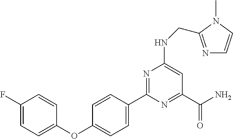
C1=CC(C2=NC(NCC3=NC=CN3C)=CC(C(N)=O)=N2)=CC=C1OC1=CC=C(F)C=C1
